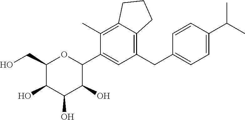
C1(C)=C2C(=C(CC3=CC=C(C(C)C)C=C3)C=C1C1OC(CO)C(O)C(O)C1O)CCC2
